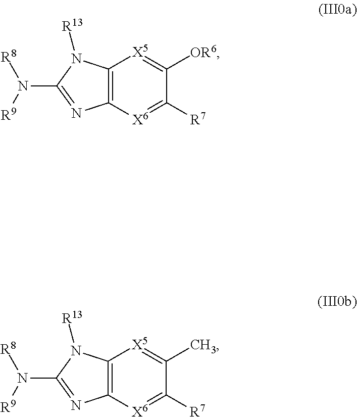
C12=C([X6]=C([R7])C([OR6])=[X5]1)N=C(N([R9])[R8])N2[R13].C12=C([X6]=C([R7])C(C)=[X5]1)N=C(N([R9])[R8])N2[R13]
